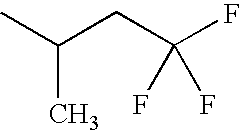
CC(C)CC(F)(F)F
